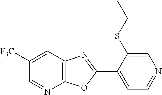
C12=C(C=C([F3C])C=N1)N=C(C1=CC=NC=C1SCC)O2
